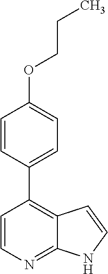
C12=NC=CC(C3=CC=C(OCCC)C=C3)=C1C=CN2
